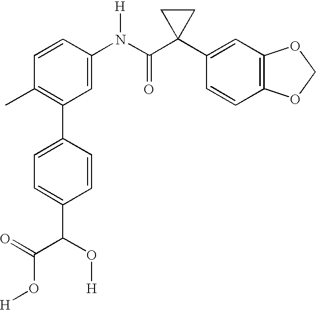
C1(N(C(C2(C3=CC4=C(C=C3)OCO4)CC2)=O)[H])=CC(C2=CC=C(C(C(=O)O[H])O[H])C=C2)=C(C)C=C1
